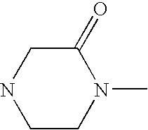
C1CN(C)C(=O)CN1
